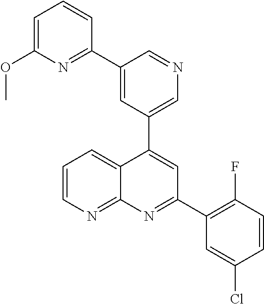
C1=C(C2=NC(OC)=CC=C2)C=NC=C1C1=CC(C2=C(F)C=CC(Cl)=C2)=NC2=NC=CC=C12
